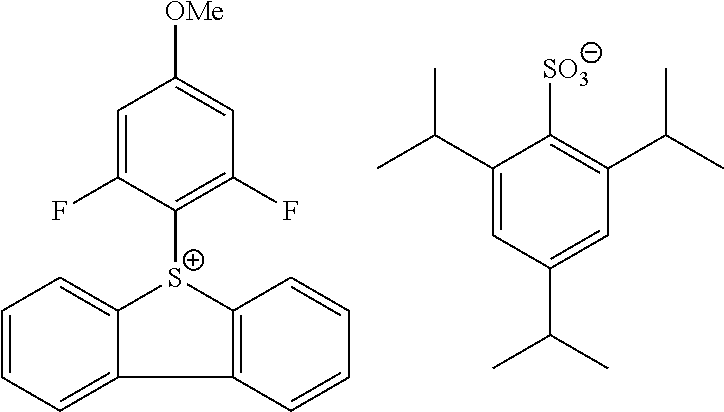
C1([S+]2C3=C(C4=CC=CC=C24)C=CC=C3)=C(F)C=C([OMe])C=C1F.C1(C(C)C)=CC(C(C)C)=CC(C(C)C)=C1[SO3]
